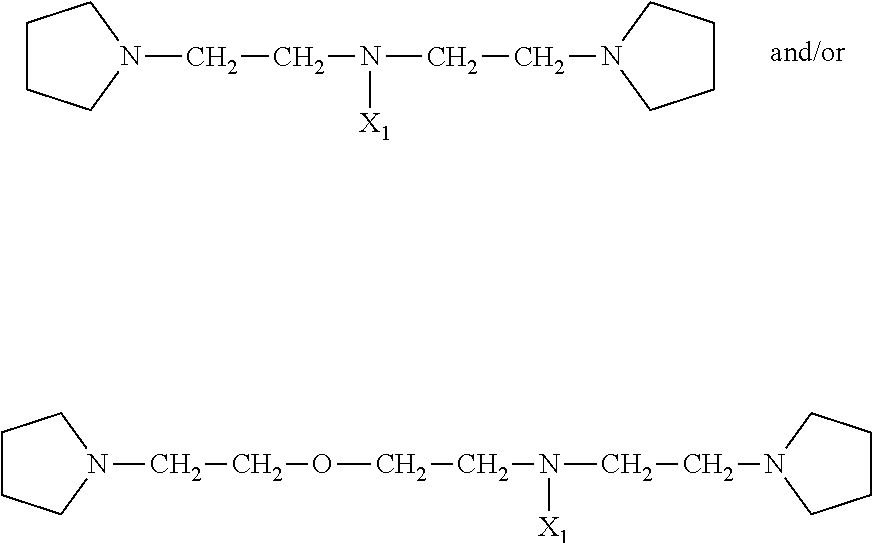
C1CCN(CCN(CCN2CCCC2)[X1])C1.C(CN(CCN1CCCC1)[X1])OCCN1CCCC1
